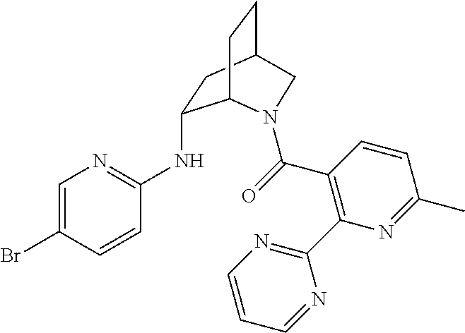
BrC1=CN=C(NC2CC3CCC2N(C(=O)C2=C(C4=NC=CC=N4)N=C(C)C=C2)C3)C=C1
